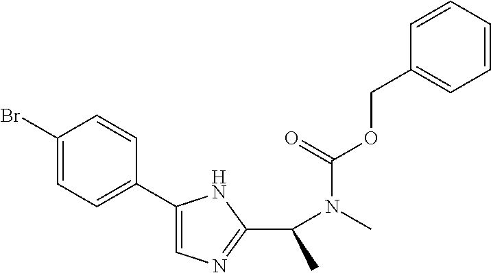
C1(Br)=CC=C(C2=CN=C(C(N(C(OCC3=CC=CC=C3)=O)C)C)N2)C=C1
